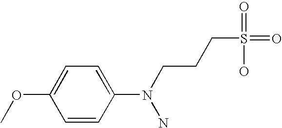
C1=CC(N(CCCS(=O)(O)=O)N)=CC=C1OC
